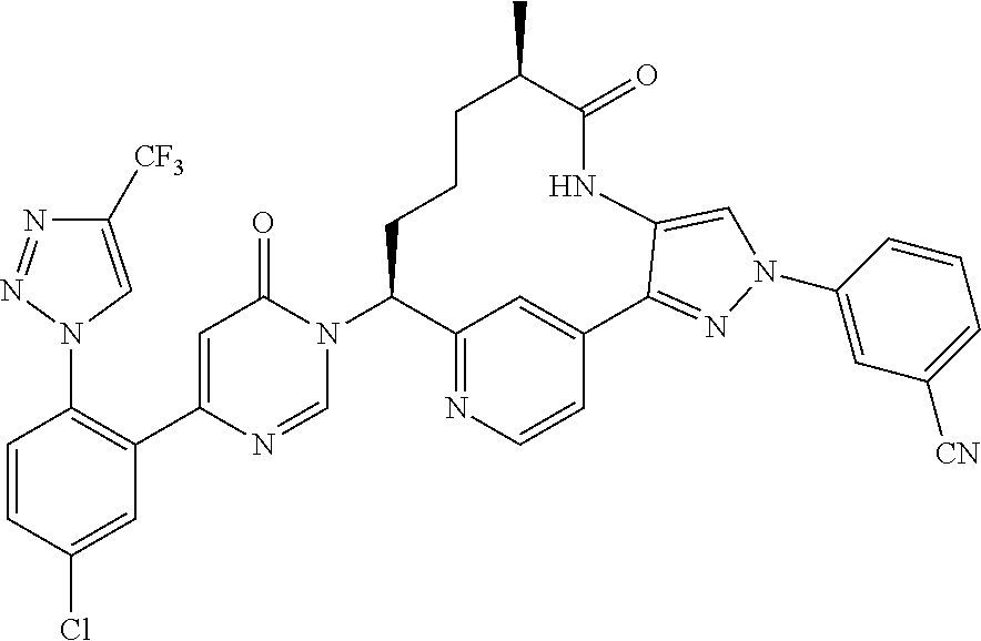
C1=CC(Cl)=CC(C2=CC(=O)N(C3C4=NC=CC(=C4)C4=NN(C5=CC([CN])=CC=C5)C=C4NC(=O)C(C)CCC3)C=N2)=C1N1C=C([CF3])N=N1
